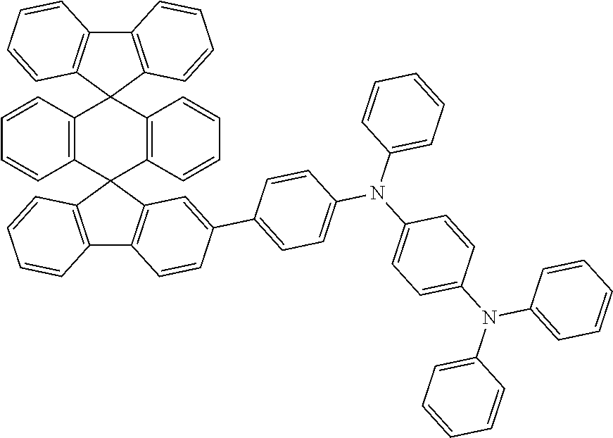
C12=C(C=CC=C1)C1(C3=C2C=CC=C3)C2=C(C=CC=C2)C2(C3=C(C4=C2C=C(C2=CC=C(N(C5=CC=C(N(C6=CC=CC=C6)C6=CC=CC=C6)C=C5)C5=CC=CC=C5)C=C2)C=C4)C=CC=C3)C2=C1C=CC=C2
